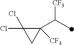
C1([CF3])(C(C)[CF3])C(Cl)(Cl)C1
